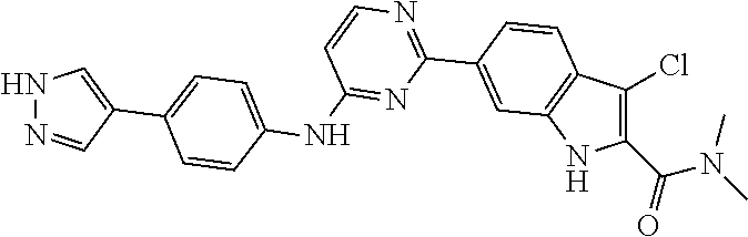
C1(C(=O)N(C)C)=C(Cl)C2=C(N1)C=C(C1=NC=CC(NC3=CC=C(C4=CNN=C4)C=C3)=N1)C=C2
